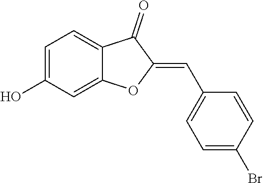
C1=C(O)C=C2C(=C1)C(=O)C(=CC1=CC=C(Br)C=C1)O2
